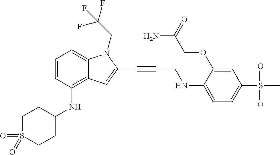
O=S1(=O)CCC(NC2=C3C(=CC=C2)N(CC(F)(F)F)C(C#CCNC2=CC=C(S(C)(=O)=O)C=C2OCC(N)=O)=C3)CC1
